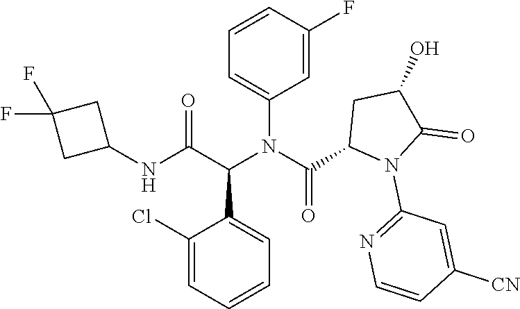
C1=CC=C(Cl)C(C(C(NC2CC(F)(F)C2)=O)N(C(C2N(C3=NC=CC([CN])=C3)C(=O)C(O)C2)=O)C2=CC=CC(F)=C2)=C1
